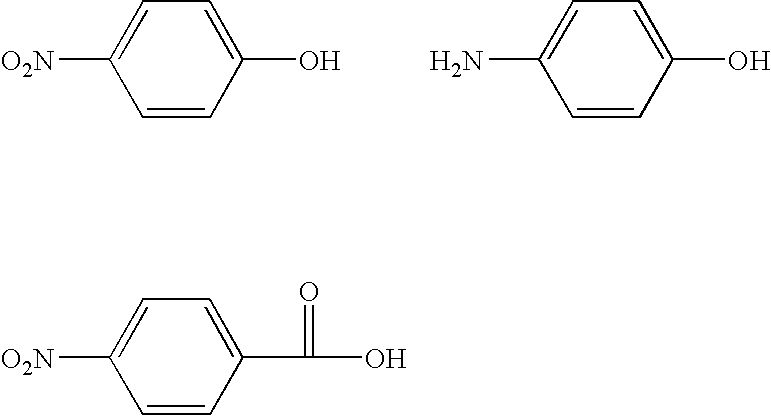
[O2N]C1=CC=C(O)C=C1.NC1=CC=C(O)C=C1.[O2N]C1=CC=C(C(=O)O)C=C1
